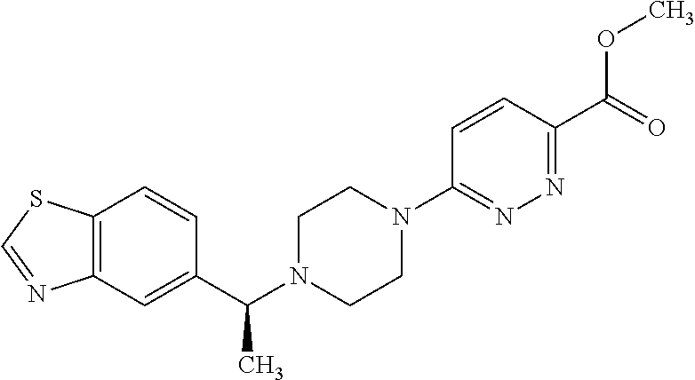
C12=C(C=C(C(C)N3CCN(C4=NN=C(C(=O)OC)C=C4)CC3)C=C1)N=CS2
